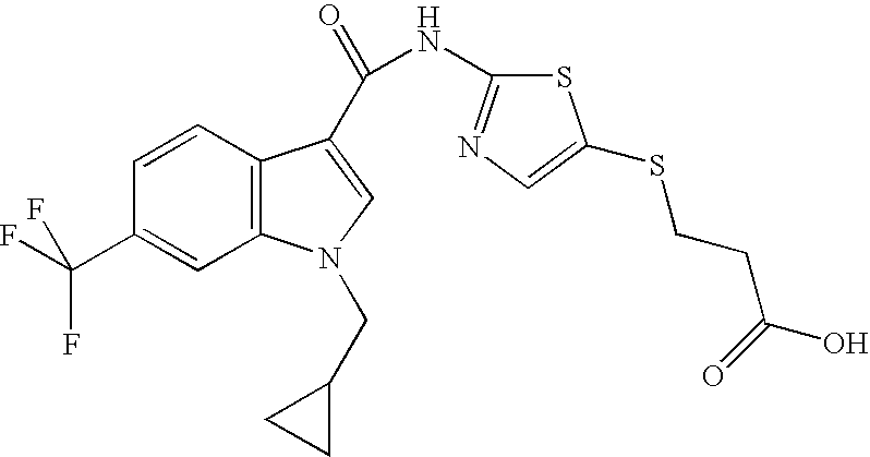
C1=CC2=C(C=C1C(F)(F)F)N(CC1CC1)C=C2C(=O)NC1=NC=C(SCCC(=O)O)S1
